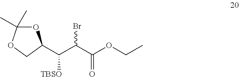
O1C(C)(C)OCC1C(C(C(OCC)=O)Br)[TBSO]
